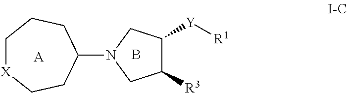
C1([R3])C([Y][R1])CN(C2CCC[X]CC2)C1.[A].B
